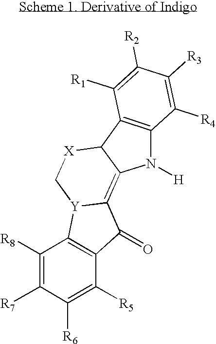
C1([R8])=C([R7])C([R6])=C([R5])C2=C1[Y]1C(=C3C([X]C1)C1=C(N3[H])C([R4])=C([R3])C([R2])=C1[R1])C2=O
